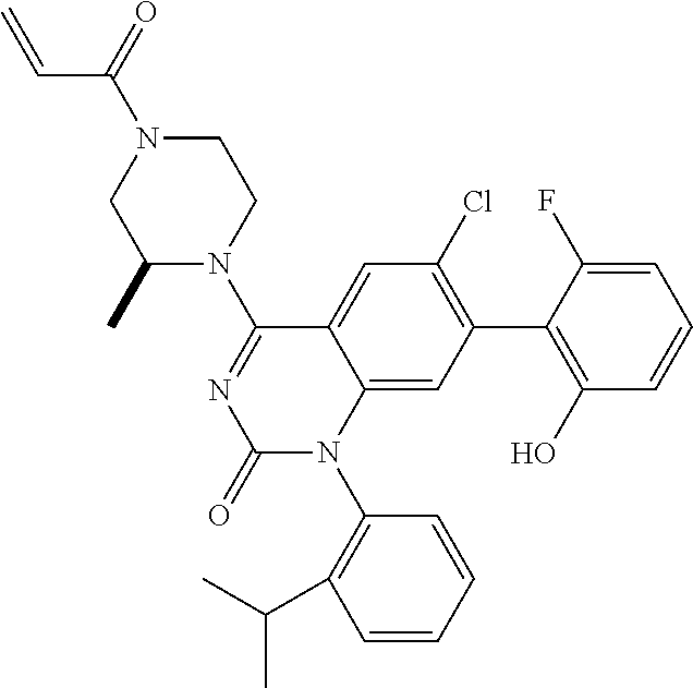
C1(C)N(C2=NC(=O)N(C3=C(C(C)C)C=CC=C3)C3=CC(C4=C(O)C=CC=C4F)=C(Cl)C=C23)CCN(C(=O)C=C)C1
